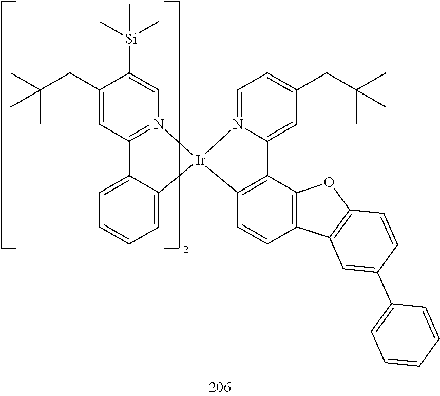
C1(CC(C)(C)C)=CC2=N(C=C1[Si](C)(C)C)[Ir]1(C3=CC=CC=C23)N2=CC=C(CC(C)(C)C)C=C2C2=C1C=CC1=C2OC2=C1C=C(C1=CC=CC=C1)C=C2
